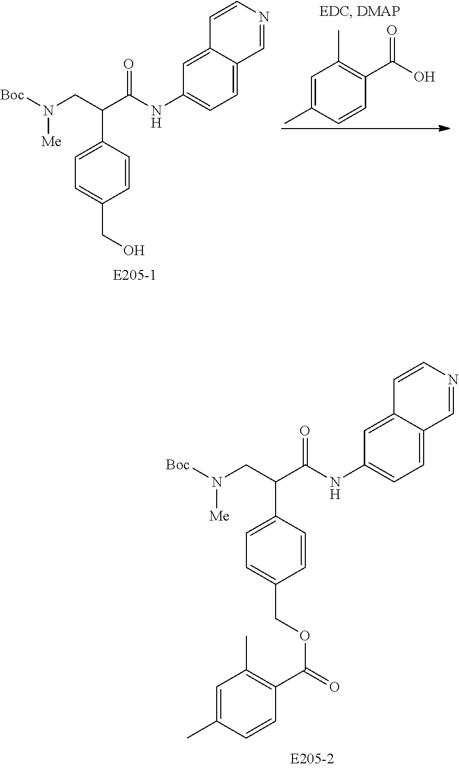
C(C(NC1=CC=C2C(=C1)C=CN=C2)=O)(CN([Boc])[Me])C1=CC=C(CO)C=C1.C1=C(C)C=CC(C(O)=O)=C1C.C(C(NC1=CC=C2C(=C1)C=CN=C2)=O)(CN([Boc])[Me])C1=CC=C(COC(=O)C2=C(C)C=C(C)C=C2)C=C1
